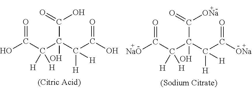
OC(C(C(C(C(O)=O)([H])[H])(C(O)=O)O)([H])[H])=O.[NaO]C(C(C(C(C([ONa])=O)([H])[H])(C([ONa])=O)O)([H])[H])=O
